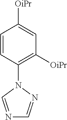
C1=CC(N2C=NC=N2)=C([OiPr])C=C1[OiPr]
